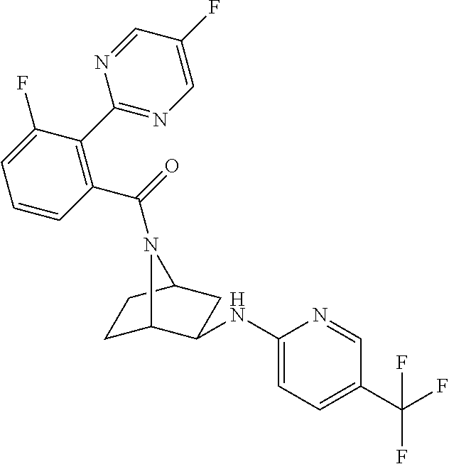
C1C2C(NC3=CC=C(C(F)(F)F)C=N3)CC(C1)N2C(=O)C1=C(C2=NC=C(F)C=N2)C(F)=CC=C1
